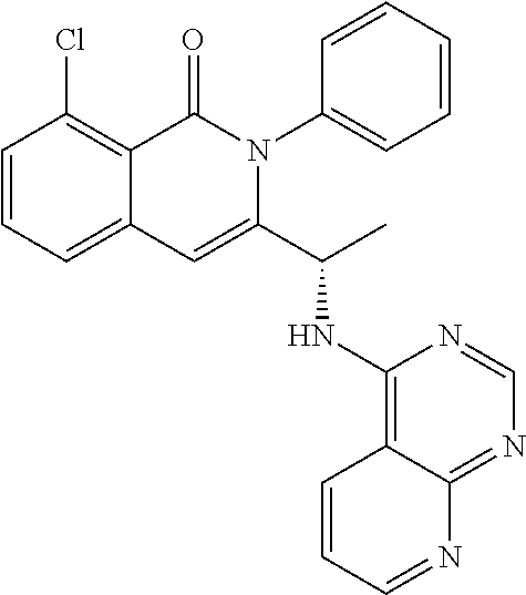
C1=CC=C2C(=C1Cl)C(=O)N(C1=CC=CC=C1)C(C(NC1=C3C(=NC=N1)N=CC=C3)C)=C2
